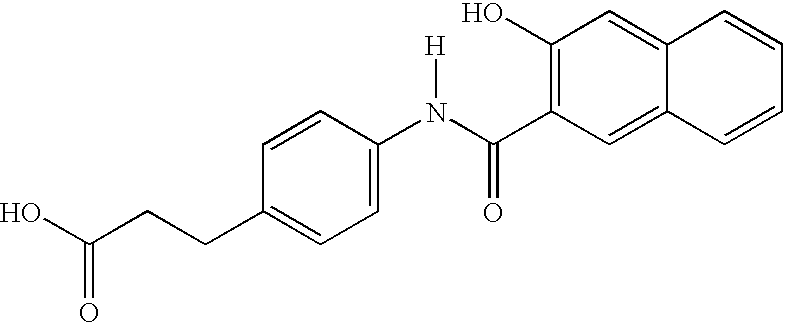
C1(O)=C(C(N(C2=CC=C(CCC(O)=O)C=C2)[H])=O)C=C2C(=C1)C=CC=C2
